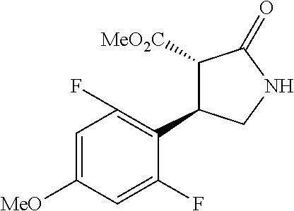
C1([MeO])=CC(F)=C(C2C([MeO2C])C(=O)NC2)C(F)=C1
